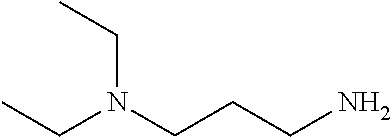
C(N(CCCN)CC)C
